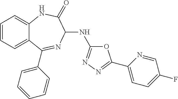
C1=CC=C2C(=C1)NC(=O)C(NC1=NN=C(C3=CC=C(F)C=N3)O1)N=C2C1=CC=CC=C1
